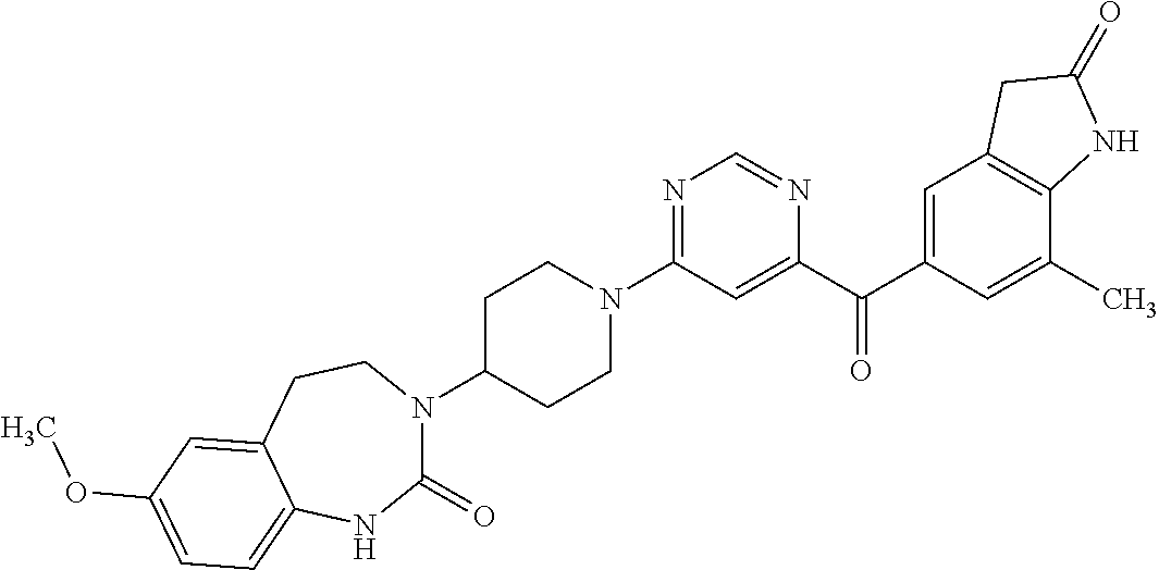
C1C(N2C(=O)NC3=CC=C(OC)C=C3CC2)CCN(C2=NC=NC(C(C3=CC4=C(C(C)=C3)NC(=O)C4)=O)=C2)C1
